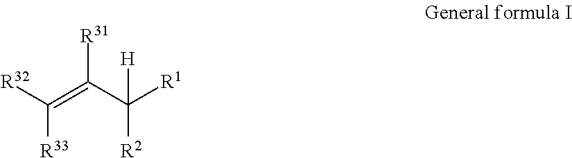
[R32]C(=C(C([R1])([H])[R2])[R31])[R33]
